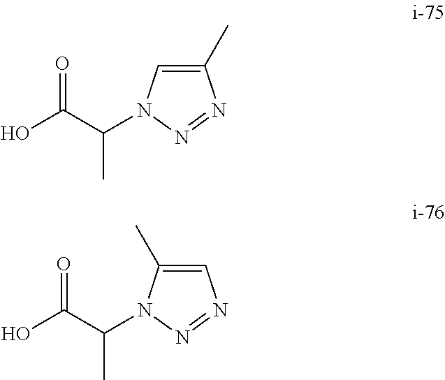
OC(C(C)N1C=C(C)N=N1)=O.OC(C(C)N1C(C)=CN=N1)=O
